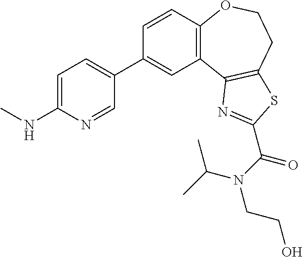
C1=CC2=C(C=C1C1=CC=C(NC)N=C1)C1=C(CCO2)SC(C(N(C(C)C)CCO)=O)=N1
